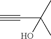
C#CC(C)(C)O
